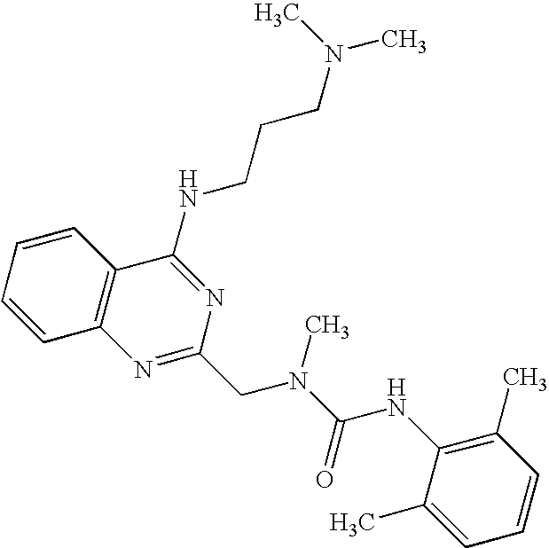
C1=CC2=C(C=C1)C(NCCCN(C)C)=NC(CN(C(=O)NC1=C(C)C=CC=C1C)C)=N2
